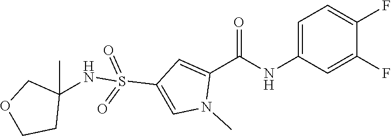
C1=C(NC(C2=CC(S(=O)(=O)NC3(C)COCC3)=CN2C)=O)C=C(F)C(F)=C1
